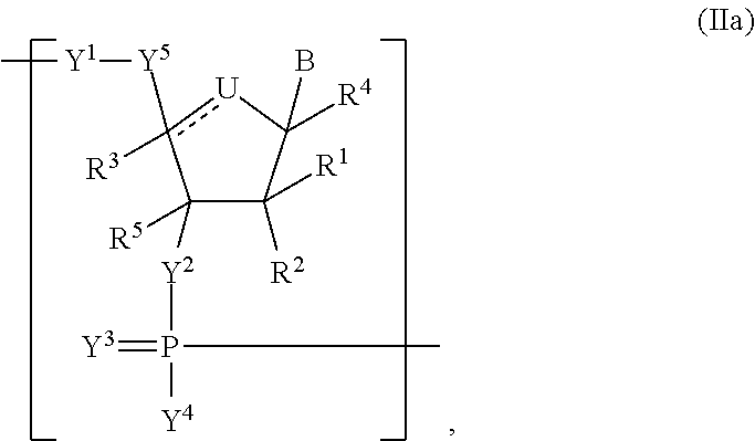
C1([R5])([Y2]P(=[Y3])(C)[Y4])C([R1])([R2])C(B)([R4])[U]c1([Y5][Y1]C)[R3]
